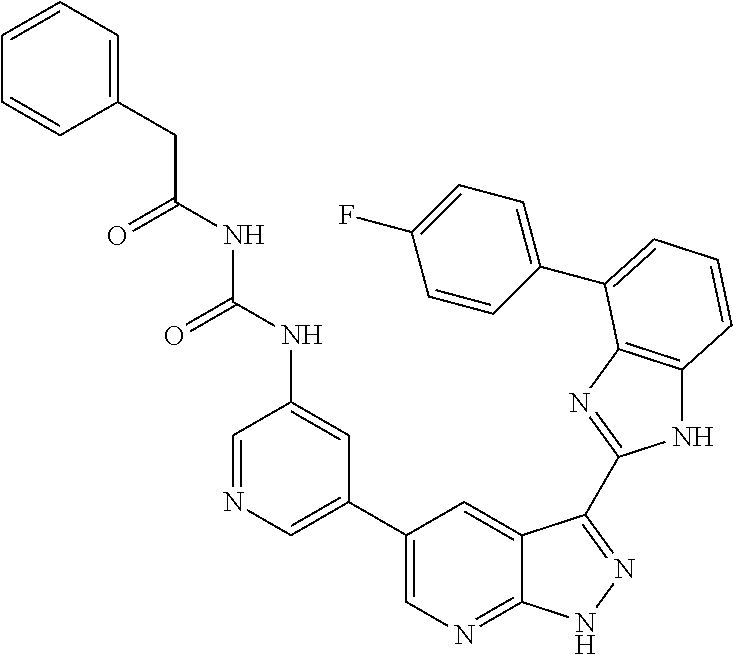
C1(C2=CN=CC(NC(NC(CC3=CC=CC=C3)=O)=O)=C2)=CN=C2C(=C1)C(C1=NC3=C(N1)C=CC=C3C1=CC=C(F)C=C1)=NN2
